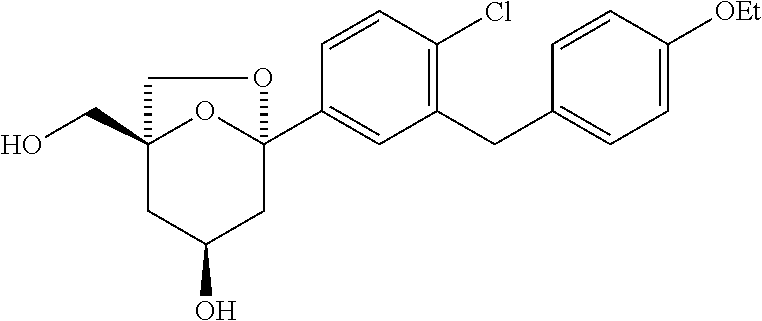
C1=CC(Cl)=C(CC2=CC=C([OEt])C=C2)C=C1C12OC(CO)(CC(O)C1)CO2
